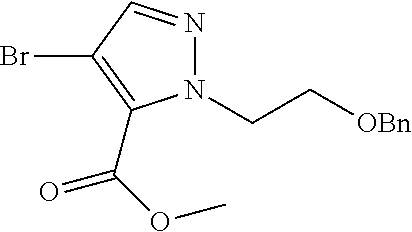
C(C[OBn])N1N=CC(Br)=C1C(OC)=O
